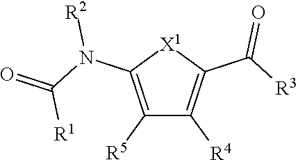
C1([R5])=C(N(C(=O)[R1])[R2])[X1]C(C([R3])=O)=C1[R4]
